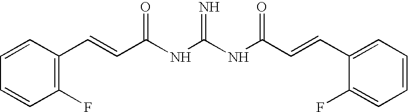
C1=CC(C=CC(NC(NC(C=CC2=CC=CC=C2F)=O)=N)=O)=C(F)C=C1
